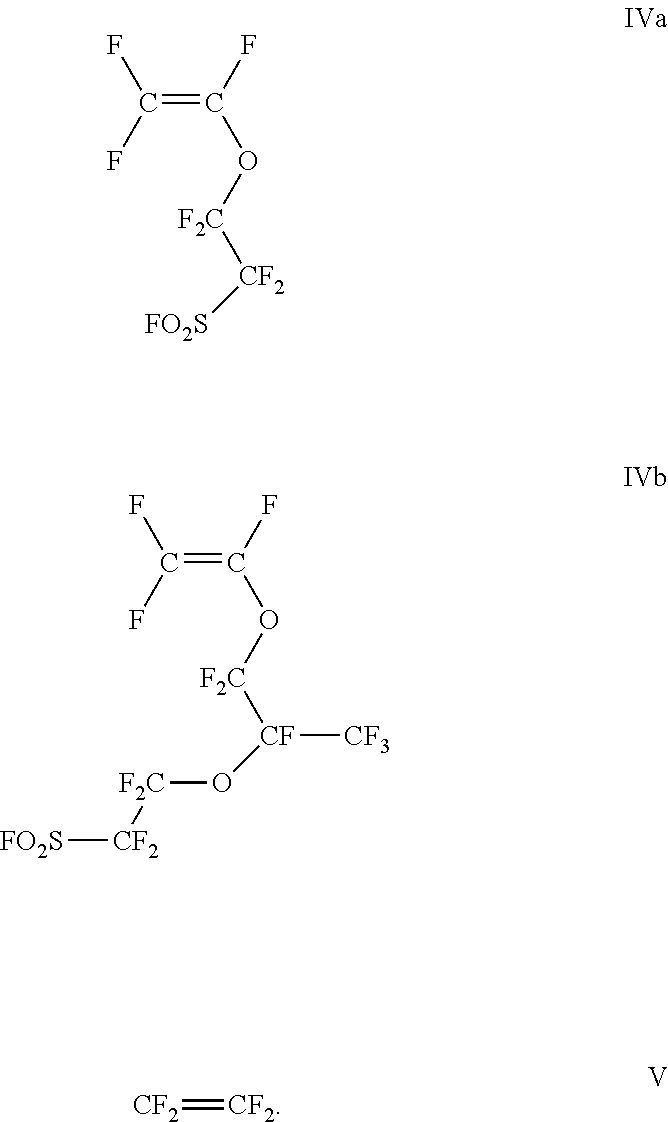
C(=C(F)O[F2C][CF2][FO2S])(F)F.C(=C(F)O[F2C][CF](O[F2C][CF2][FO2S])[CF3])(F)F.[CF2]=[CF2]
